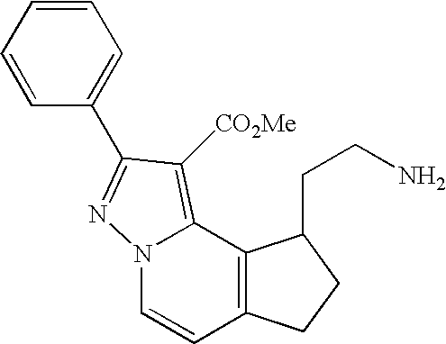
C1=CC2=C(C3=C([CO2Me])C(C4=CC=CC=C4)=NN13)C(CCN)CC2
